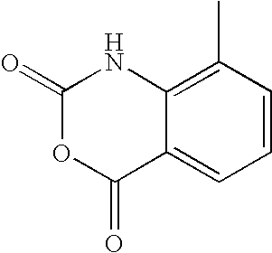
C1(=O)OC(=O)C2=CC=CC(C)=C2N1
